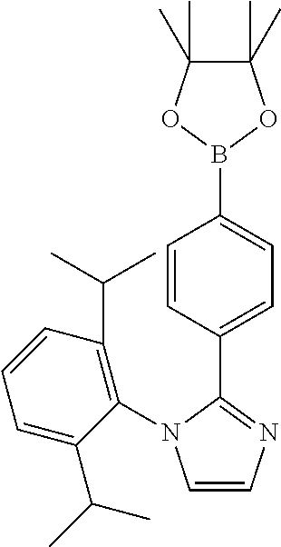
C1=CC(C2=NC=CN2C2=C(C(C)C)C=CC=C2C(C)C)=CC=C1B1OC(C)(C)C(C)(C)O1
